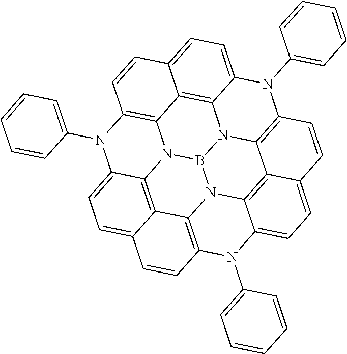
N12B3N4C5=C6C7=CC=C5N(C5=CC=CC=C5)C5=C4C4=C8C(=CC=C4C=C5)N(C4=CC=CC=C4)C4=C(N38)C3=C1C(=CC=C3C=C4)N(C1=CC=CC=C1)C(=C26)C=C7
